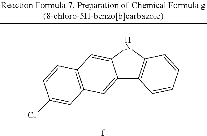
C12=CC3=C(C=C1NC1=C2C=CC=C1)C=CC(Cl)=C3.[f]
